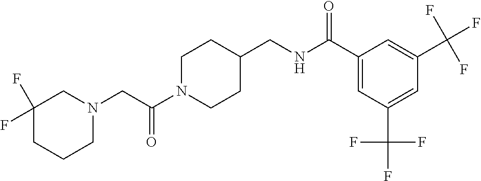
N1(CC(N2CCC(CNC(C3=CC(C(F)(F)F)=CC(C(F)(F)F)=C3)=O)CC2)=O)CC(F)(F)CCC1
